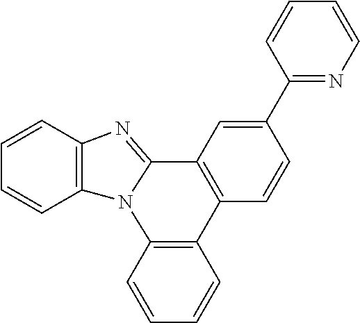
C1=CC2=C(C=C1)N1C(=NC3=C1C=CC=C3)C1=C2C=CC(C2=NC=CC=C2)=C1
